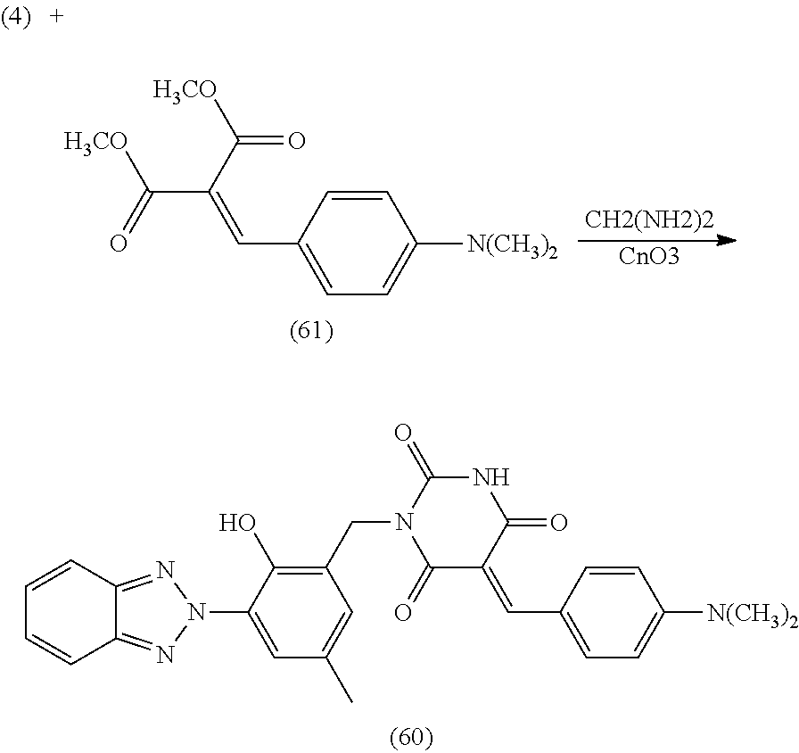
C1=CC2=NN(C3=CC(C)=CC(CN4C(=O)C(=CC5=CC=C([N(CH3)2])C=C5)C(=O)NC4=O)=C3O)N=C2C=C1.C(C(C(=O)[H3CO])=CC1=CC=C([N(CH3)2])C=C1)(=O)[H3CO].[CH2(NH2)2].[CnO3]
